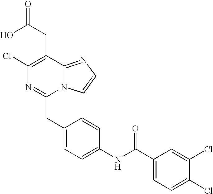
OC(CC1=C(Cl)N=C(CC2=CC=C(NC(C3=CC=C(Cl)C(Cl)=C3)=O)C=C2)N2C1=NC=C2)=O
